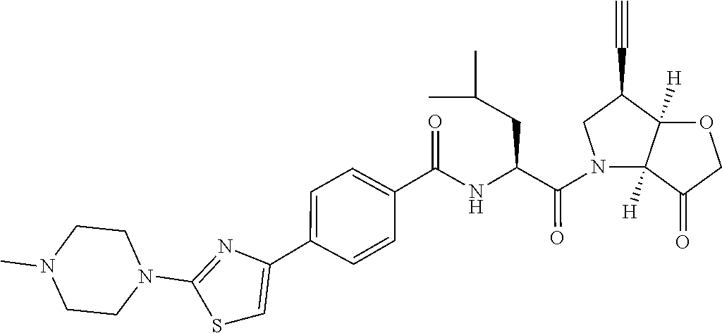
C1CN(C)CCN1C1=NC(C2=CC=C(C(NC(C(N3C4([H])C([H])(C(C#C)C3)OCC4=O)=O)CC(C)C)=O)C=C2)=CS1
